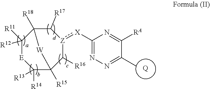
C1([X]:[Z]2C([R17])C3([R18])C([R12])([R11])[E]C([R13])([R14])C([R15])(C2[R16])[W]3)=NN=C(C)C([RA])=N1.[Q]
